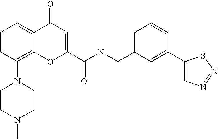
N1(C2=C3C(=CC=C2)C(=O)C=C(C(NCC2=CC=CC(C4=CN=NS4)=C2)=O)O3)CCN(C)CC1
